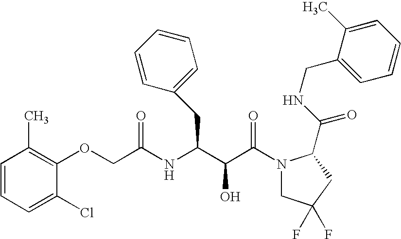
C1=CC(C)=C(OCC(NC(C(C(N2CC(F)(F)CC2C(NCC2=CC=CC=C2C)=O)=O)O)CC2=CC=CC=C2)=O)C(Cl)=C1
